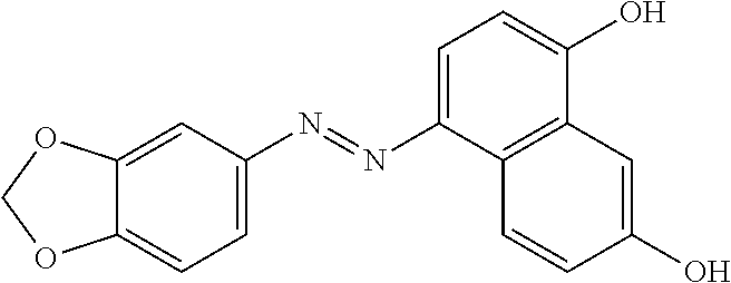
C1=C(N=NC2=CC=C(O)C3=C2C=CC(O)=C3)C=C2C(=C1)OCO2
